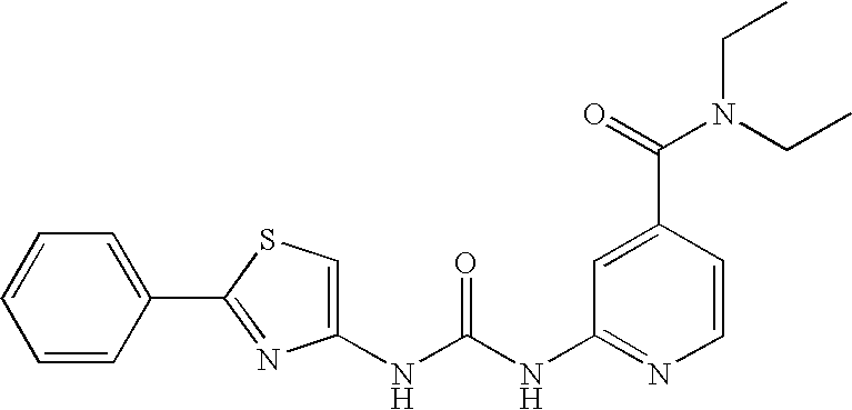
C1=C(C2=NC(NC(NC3=NC=CC(C(N(CC)CC)=O)=C3)=O)=CS2)C=CC=C1
